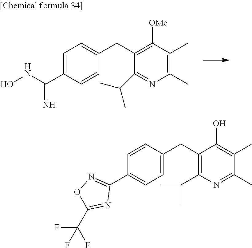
C1=CC(C(NO)=N)=CC=C1CC1=C([OMe])C(C)=C(C)N=C1C(C)C.C1=C(CC2=C(C(C)C)N=C(C)C(C)=C2O)C=CC(C2=NOC(C(F)(F)F)=N2)=C1
